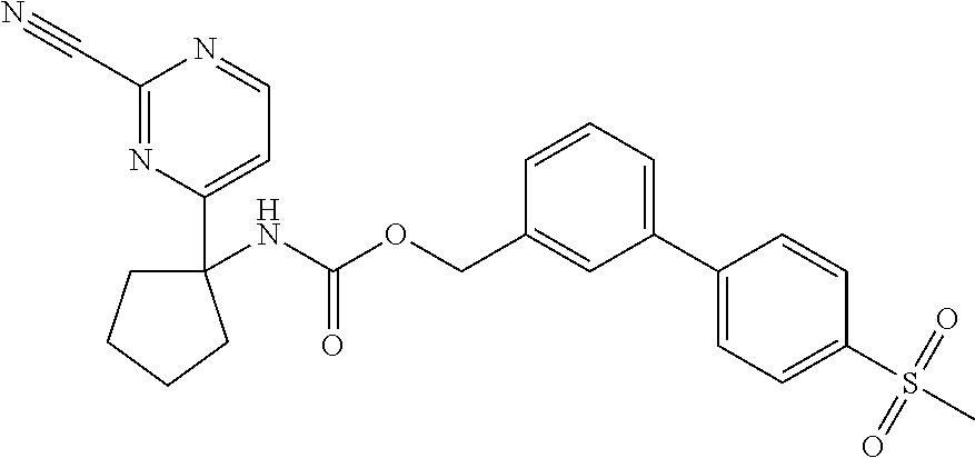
C1C(NC(=O)OCC2=CC(C3=CC=C(S(C)(=O)=O)C=C3)=CC=C2)(C2=CC=NC(C#N)=N2)CCC1
